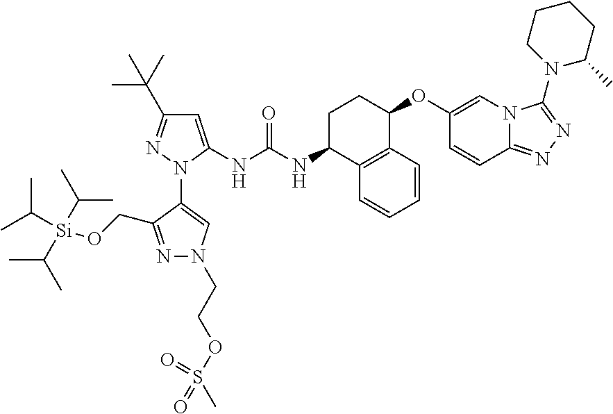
C1=C(NC(NC2C3=C(C=CC=C3)C(OC3=CN4C(=NN=C4N4CCCCC4C)C=C3)CC2)=O)N(C2=CN(CCOS(=O)(=O)C)N=C2CO[Si](C(C)C)(C(C)C)C(C)C)N=C1C(C)(C)C
